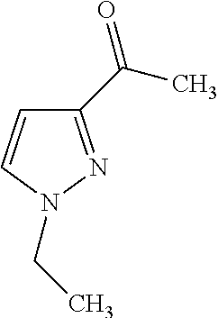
C1=CN(CC)N=C1C(=O)C
